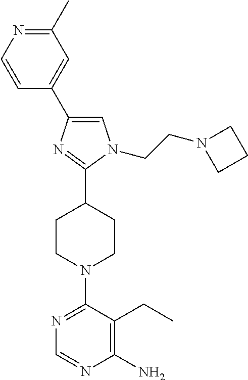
C1(C)=NC=CC(C2=CN(CCN3CCC3)C(C3CCN(C4=NC=NC(N)=C4CC)CC3)=N2)=C1
